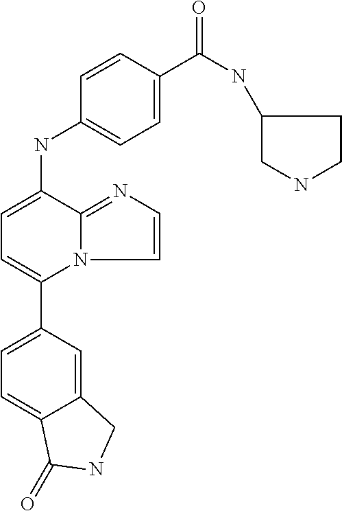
C12=CC(C3=CC=C(NC4=CC=C(C(NC5CNCC5)=O)C=C4)C4=NC=CN34)=CC=C1C(=O)NC2
